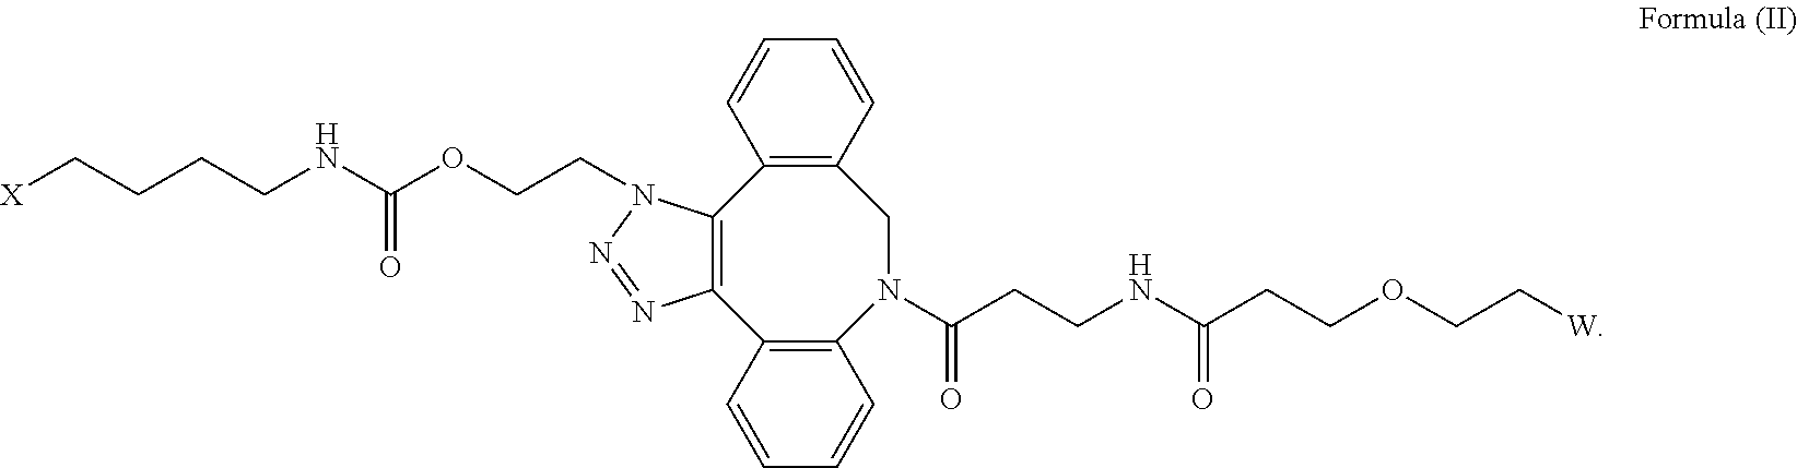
[X]CCCCNC(OCCN1C2=C(N=N1)C1=C(N(C(CCNC(CCOCC[W])=O)=O)CC3=C2C=CC=C3)C=CC=C1)=O
